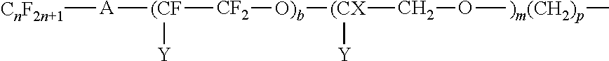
[CnF2n+1][A][(CF]([Y])[CF2][O)b][(CX]([Y])CO[)m(CH2)p]C
